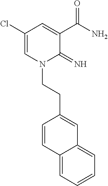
C1(Cl)=CN(CCC2=CC3=CC=CC=C3C=C2)C(=N)C(C(N)=O)=C1
